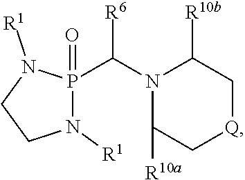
N1(C([R6])P2(=O)N([R1])CCN2[R1])C([R10a])C[Q]CC1[R10b]
